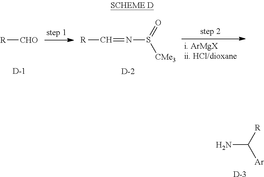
NC([R])[Ar].[D].[R][CHO].[D].[R]C=NS(=O)[CMe3].[D]
